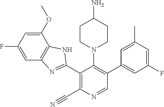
C1=NC(C#N)=C(C2=NC3=C(N2)C(OC)=CC(F)=C3)C(N2CCC(N)CC2)=C1C1=CC(F)=CC(C)=C1
